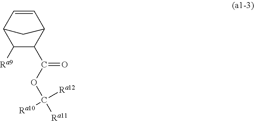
[Ra9]C1C(C(OC([Ra12])([Ra11])[Ra10])=O)C2C=CC1C2
